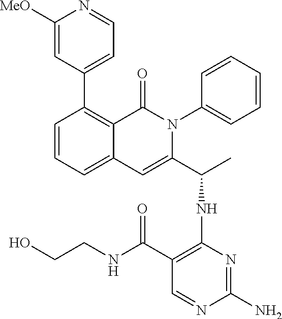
C1=CC=C2C(=C1C1=CC=NC([MeO])=C1)C(=O)N(C1=CC=CC=C1)C(C(C)NC1=C(C(NCCO)=O)C=NC(N)=N1)=C2
